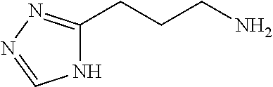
N1C(CCCN)=NN=C1
